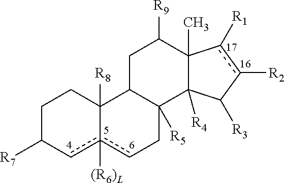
C1C([R7])cc2([(R6)L])cCC3([R5])C(C2([R8])C1)CC([R9])C1(C)C3([R4])C([R3])c([R2])c1[R1]
